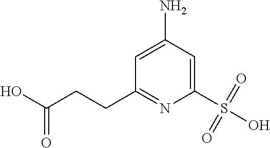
C1(CCC(O)=O)=NC(S(O)(=O)=O)=CC(N)=C1
